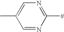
C1(C)=CN=C([#])N=C1
